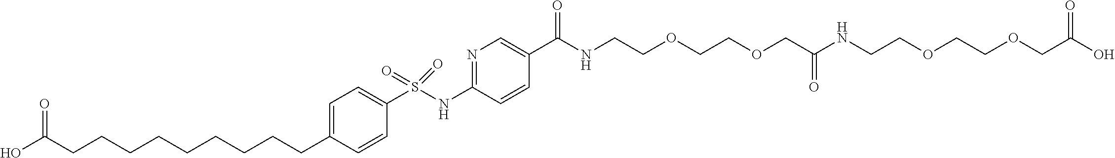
C1=CC(CCCCCCCCCC(O)=O)=CC=C1S(NC1=NC=C(C(=O)NCCOCCOCC(NCCOCCOCC(O)=O)=O)C=C1)(=O)=O
